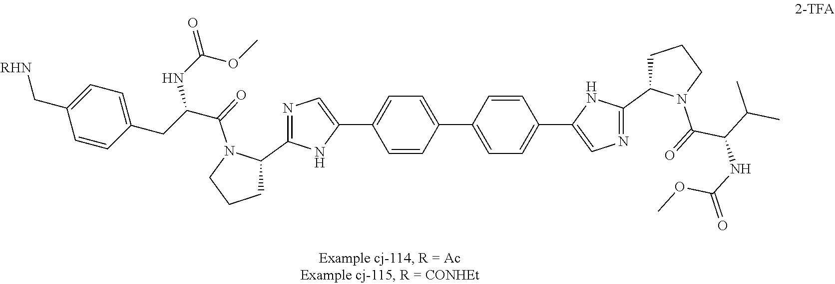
C1=CC(C2=CC=C(C3=CN=C(C4CCCN4C(C(NC(OC)=O)C(C)C)=O)N3)C=C2)=CC=C1C1=CN=C(C2CCCN2C(C(CC2=CC=C(C[RHN])C=C2)NC(OC)=O)=O)N1
